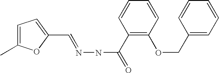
C1(COC2=C(C(NN=CC3=CC=C(C)O3)=O)C=CC=C2)=CC=CC=C1
